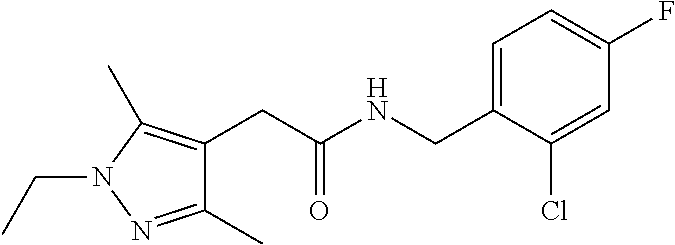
C1=C(CNC(CC2=C(C)N(CC)N=C2C)=O)C(Cl)=CC(F)=C1
